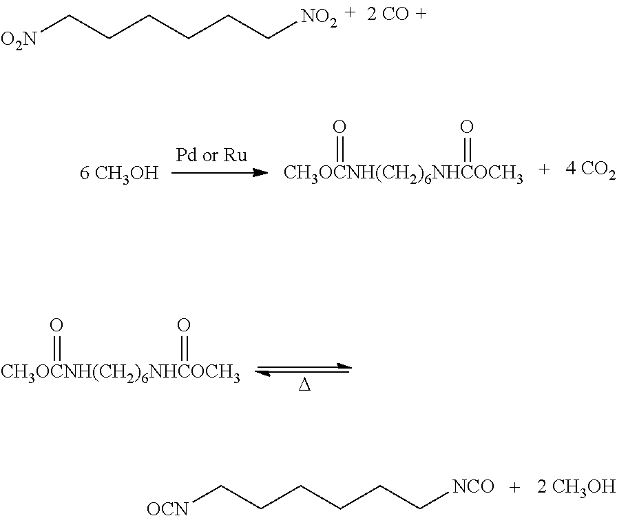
[O2N]CCCCCC[NO2].[CH3OCNH(CH2)6NHCOCH3](=O)=O.[CH3OCNH(CH2)6NHCOCH3](=O)=O.[D].[OCN]CCCCCC[NCO]
